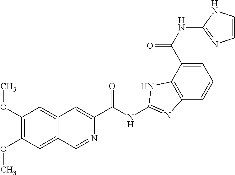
C1(C(NC2=NC3=C(C(C(NC4=NC=CN4)=O)=CC=C3)N2)=O)=CC2=CC(OC)=C(OC)C=C2C=N1
